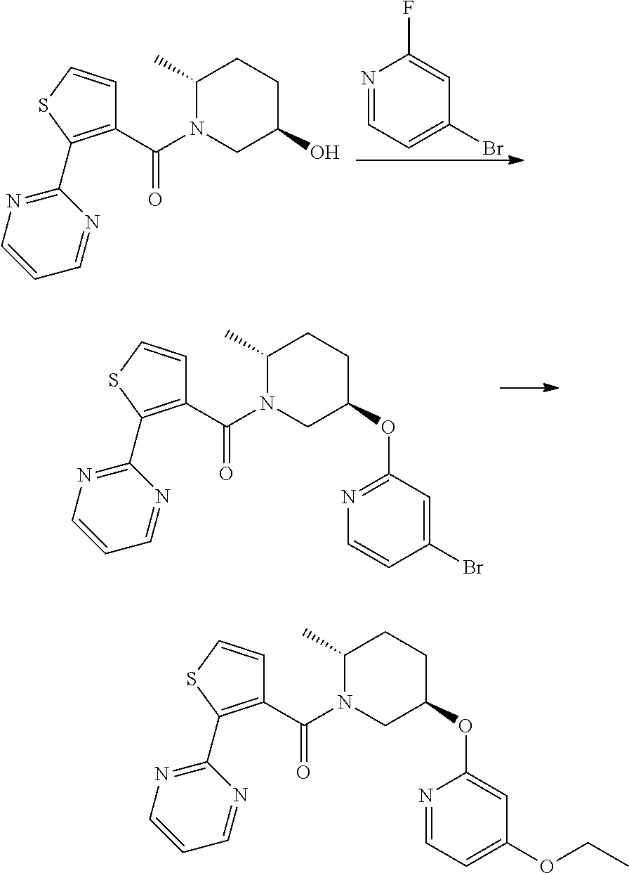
N1=CC=C(Br)C=C1F.C1(C)N(C(C2=C(C3=NC=CC=N3)SC=C2)=O)CC(O)CC1.C1(C)N(C(C2=C(C3=NC=CC=N3)SC=C2)=O)CC(OC2=NC=CC(Br)=C2)CC1.C1(C)N(C(C2=C(C3=NC=CC=N3)SC=C2)=O)CC(OC2=CC(OCC)=CC=N2)CC1
